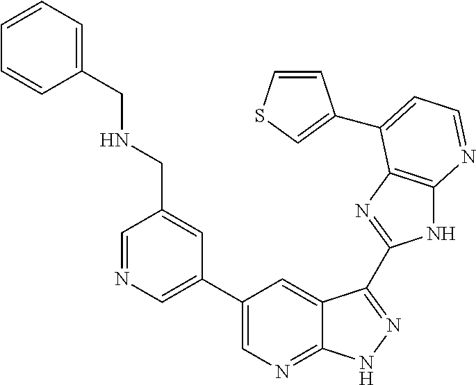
C1=NC=C(C2=CN=C3C(=C2)C(C2=NC4=C(N2)N=CC=C4C2=CSC=C2)=NN3)C=C1CNCC1=CC=CC=C1
